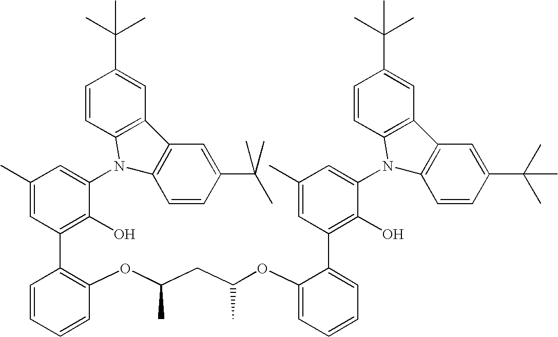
C1(C)=CC(C2=C(OC(CC(OC3=CC=CC=C3C3=C(O)C(N4C5=C(C=C(C(C)(C)C)C=C5)C5=C4C=CC(C(C)(C)C)=C5)=CC(C)=C3)C)C)C=CC=C2)=C(O)C(N2C3=C(C=C(C(C)(C)C)C=C3)C3=C2C=CC(C(C)(C)C)=C3)=C1
